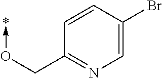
C1=CC(Br)=CN=C1CO->*
